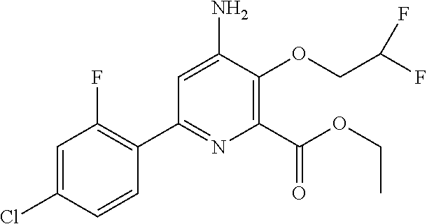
C1=C(N)C(OCC(F)F)=C(C(OCC)=O)N=C1C1=C(F)C=C(Cl)C=C1
